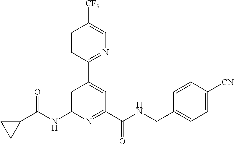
C1=C(NC(C2CC2)=O)N=C(C(NCC2=CC=C([CN])C=C2)=O)C=C1C1=NC=C([CF3])C=C1
